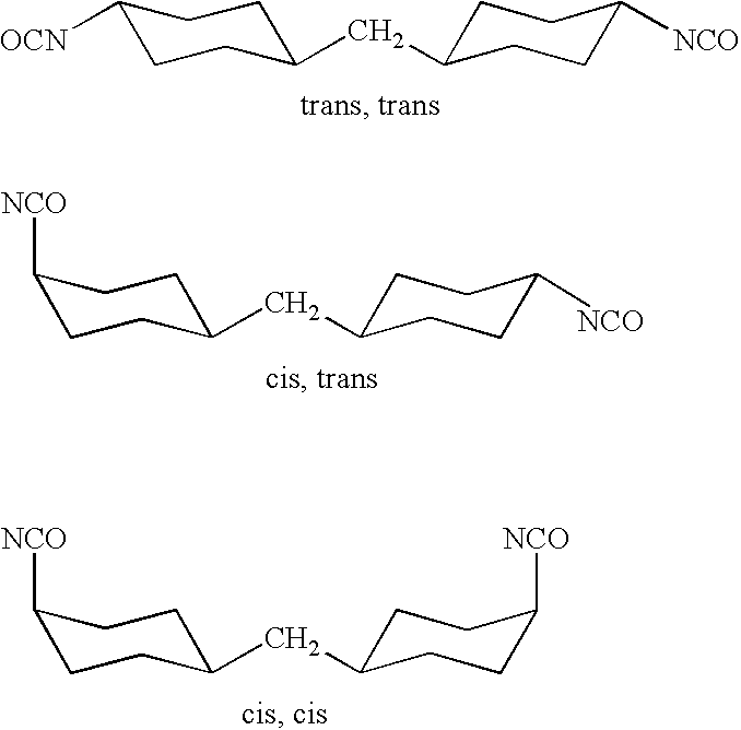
C1([OCN])CCC(CC2CCC([NCO])CC2)CC1.C1([NCO])CCC(CC2CCC([NCO])CC2)CC1.C1([NCO])CCC(CC2CCC([NCO])CC2)CC1
